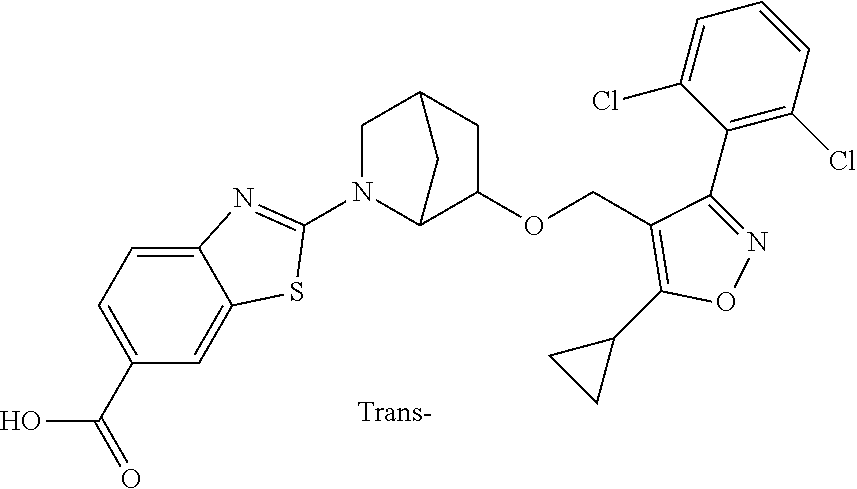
O(CC1=C(C2CC2)ON=C1C1=C(Cl)C=CC=C1Cl)C1CC2CN(C3=NC4=CC=C(C(=O)O)C=C4S3)C1C2
